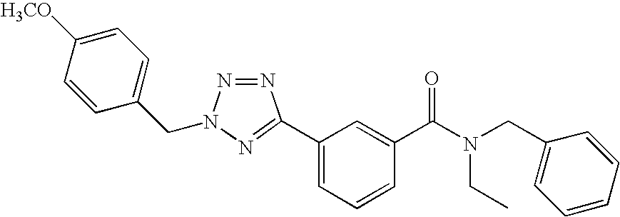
N1=NN(CC2=CC=C([H3CO])C=C2)N=C1C1=CC=CC(C(N(CC2=CC=CC=C2)CC)=O)=C1
